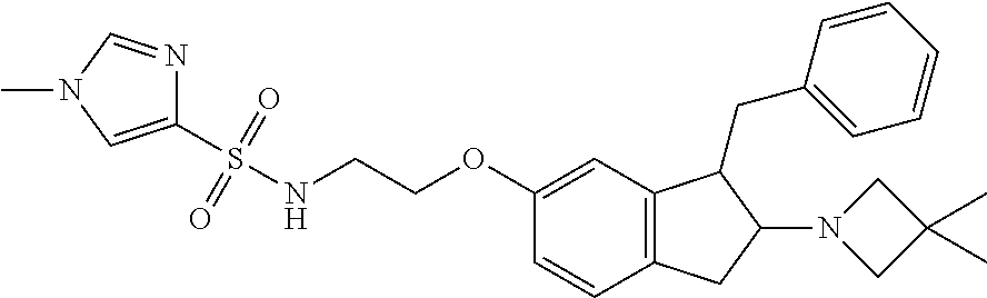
C1(S(NCCOC2=CC3=C(C=C2)CC(N2CC(C)(C)C2)C3CC2=CC=CC=C2)(=O)=O)=CN(C)C=N1
